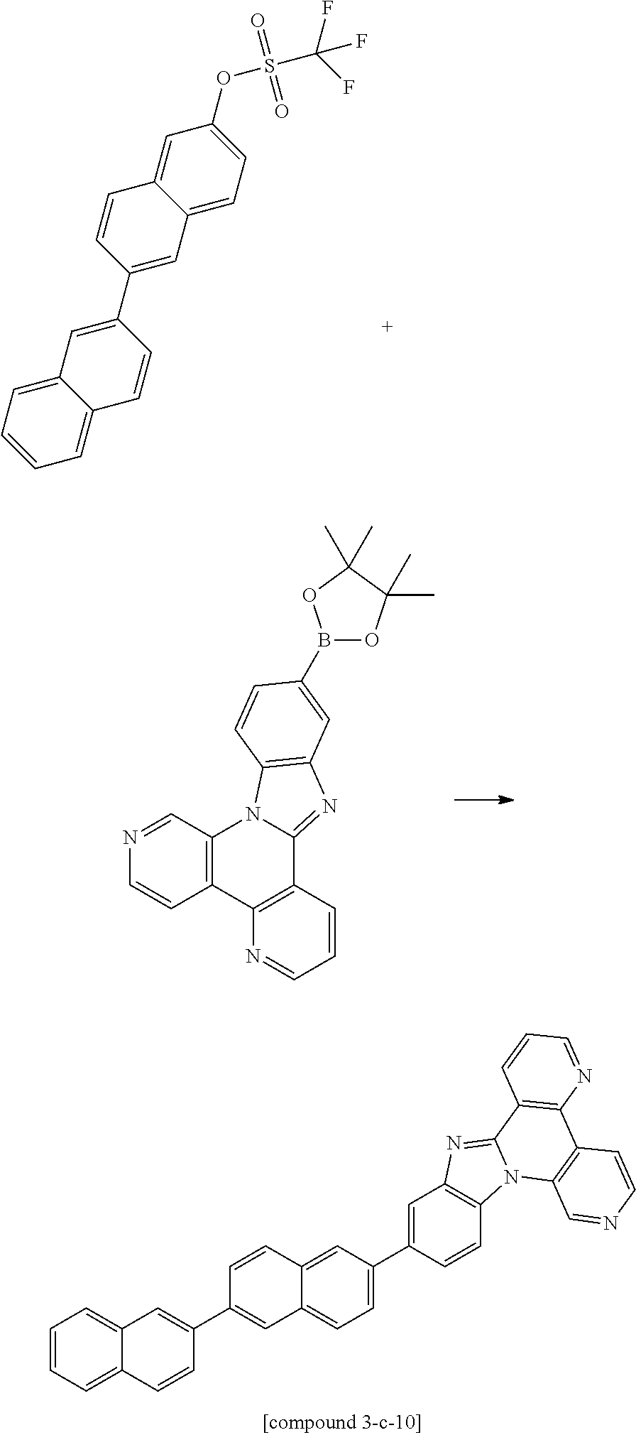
C1(OS(=O)(=O)C(F)(F)F)=CC=C2C(=C1)C=CC(C1=CC3=CC=CC=C3C=C1)=C2.C1=C(C2=CC=C3C(=C2)C=CC(C2=CC4=CC=CC=C4C=C2)=C3)C=CC2=C1N=C1N2C2=C(C3=C1C=CC=N3)C=CN=C2.B1(C2=CC3=C(N4C(=N3)C3=C(C5=C4C=NC=C5)N=CC=C3)C=C2)OC(C)(C)C(C)(C)O1
